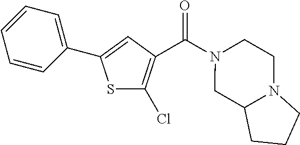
S1C(Cl)=C(C(N2CC3N(CC2)CCC3)=O)C=C1C1=CC=CC=C1
